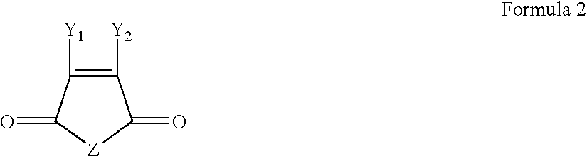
C1([Y2])=C([Y1])C(=O)[Z]C1=O
